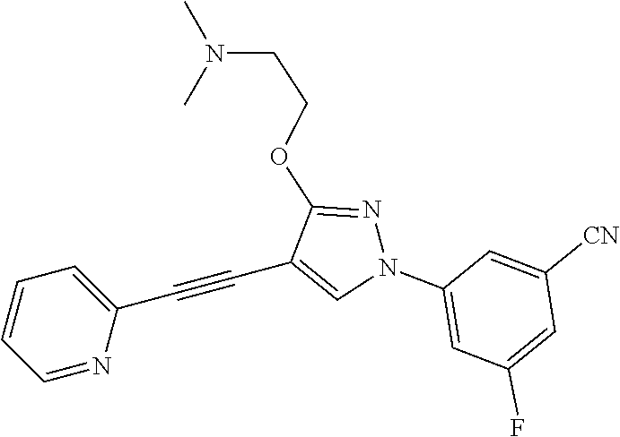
C1=NC(C#CC2=CN(C3=CC(F)=CC([CN])=C3)N=C2OCCN(C)C)=CC=C1
